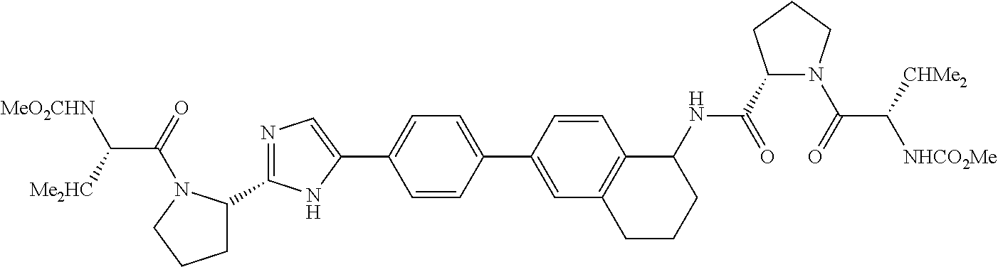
C1C(C2=NC=C(C3=CC=C(C4=CC5=C(C=C4)C(NC(C4N(C(=O)C([CHMe2])[NHCO2Me])CCC4)=O)CCC5)C=C3)N2)N(C(=O)C([Me2HC])[MeO2CHN])CC1
